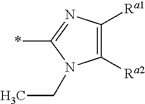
C1([Ra2])=C([Ra1])N=C(*)N1CC
